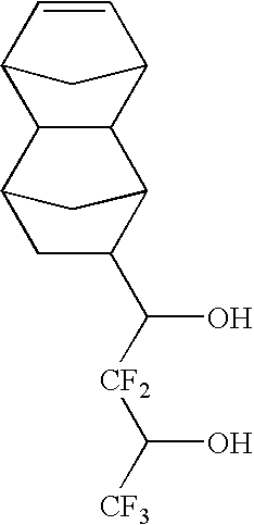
C1C(C([CF2]C([CF3])O)O)C2CC1C1C2C2C=CC1C2
